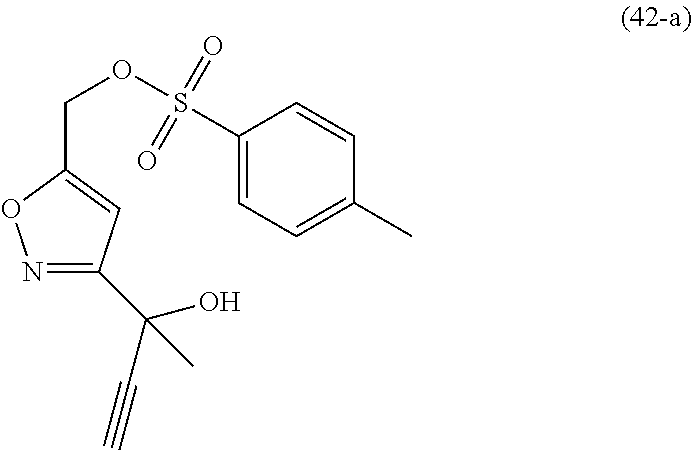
N1=C(C(C#C)(O)C)C=C(COS(C2=CC=C(C)C=C2)(=O)=O)O1
